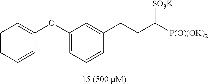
C1(OC2=CC=CC=C2)=CC=CC(CCC([P(O)(OK)2])[SO3K])=C1
